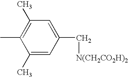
C1=C(C[N(CH2CO2H)2])C=C(C)C(C)=C1C
